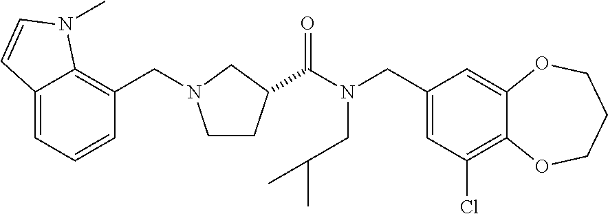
C1(CN(C(=O)C2CCN(CC3=C4C(=CC=C3)C=CN4C)C2)CC(C)C)=CC(Cl)=C2C(=C1)OCCCO2
